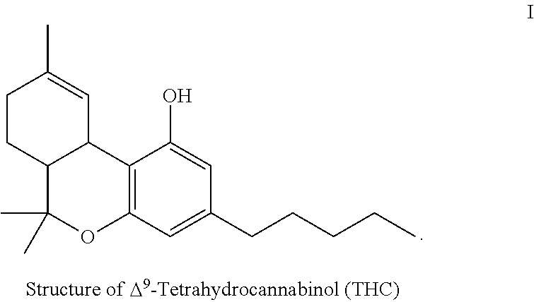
C1CC2C(C=C1C)C1=C(OC2(C)C)C=C(CCCCC)C=C1O
